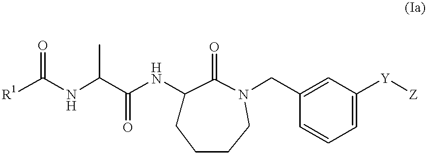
[R1]C(NC(C(NC1CCCCN(CC2=CC([Y][Z])=CC=C2)C1=O)=O)C)=O
